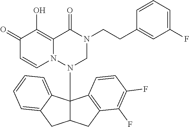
C1(=O)C=CN2C(=C1O)C(=O)N(CCC1=CC(F)=CC=C1)CN2C12C(CC3=C1C=CC(F)=C3F)CC1=CC=CC=C21
